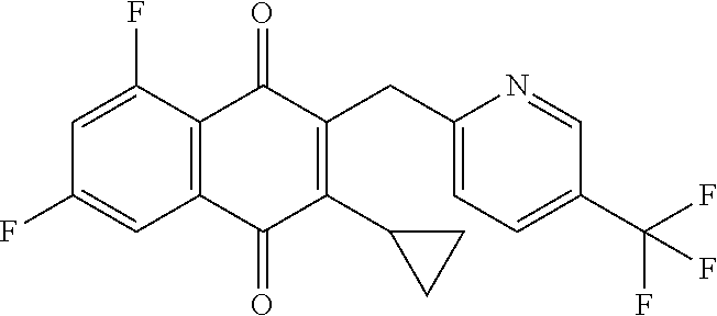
C1=C(F)C2=C(C=C1F)C(=O)C(C1CC1)=C(CC1=CC=C(C(F)(F)F)C=N1)C2=O
